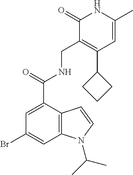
BrC1=CC2=C(C(C(=O)NCC3=C(C4CCC4)C=C(C)NC3=O)=C1)C=CN2C(C)C
